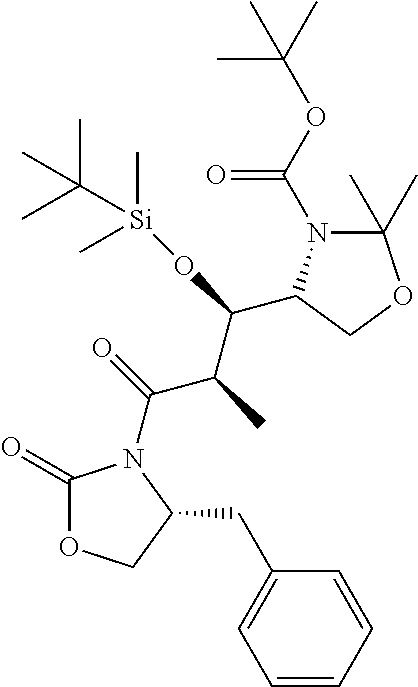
C1(CC2=CC=CC=C2)COC(=O)N1C(=O)C(C)C(O[Si](C)(C)C(C)(C)C)C1N(C(=O)OC(C)(C)C)C(C)(C)OC1
